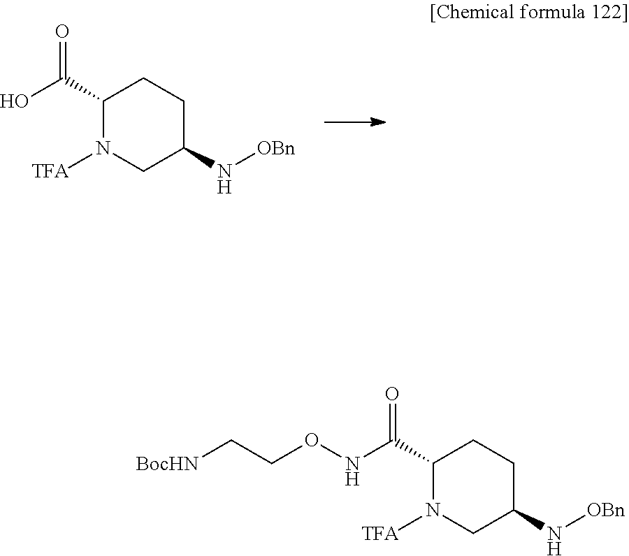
C1C(C(=O)O)N([TFA])CC(N[OBn])C1.C1C(C(=O)NOCC[BocHN])N([TFA])CC(N[OBn])C1
